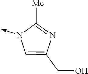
N1(->C)C=C(CO)N=C1[Me]
